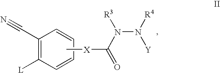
C1(C#N)=C([L])C=CC=C1.C[X]C(=O)N([R3])N([R4])[Y]
